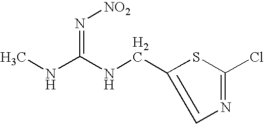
CNC(NCC1=CN=C(Cl)S1)=N[NO2]
